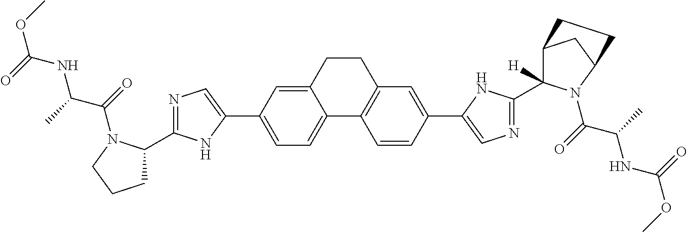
C1=C(C2=CN=C(C3CCCN3C(=O)C(C)NC(OC)=O)N2)C=C2C(=C1)C1=C(C=C(C3=CN=C(C4([H])C5CC(N4C(=O)C(C)NC(OC)=O)CC5)N3)C=C1)CC2
